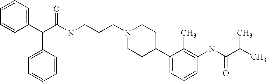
C(C(C1=CC=CC=C1)C1=CC=CC=C1)(NCCCN1CCC(C2=CC=CC(NC(C(C)C)=O)=C2C)CC1)=O
